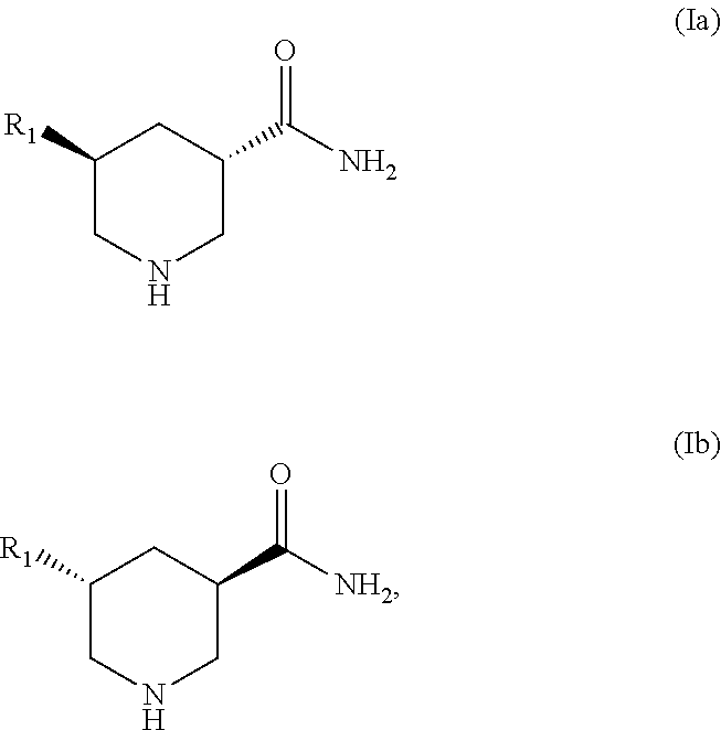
C1([R1])CNCC(C(N)=O)C1.C1([R1])CNCC(C([NH2])=O)C1
